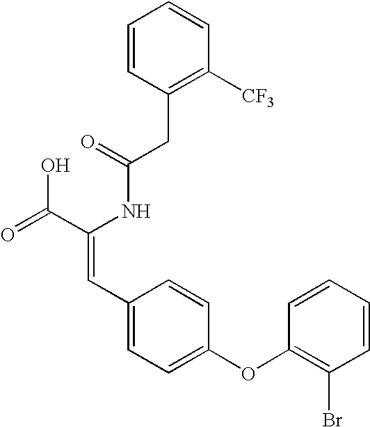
C(=O)(NC(C(=O)O)=CC1=CC=C(OC2=C(Br)C=CC=C2)C=C1)CC1=C([CF3])C=CC=C1
